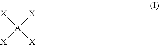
[X][A]([X])([X])[X]
